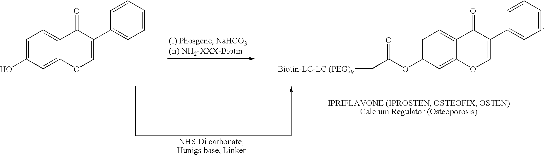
C1=C(O)C=C2C(=C1)C(=O)C(C1=CC=CC=C1)=CO2.C1=C(OC(C[Biotin-LC-LC-(PEG)9])=O)C=C2C(=C1)C(=O)C(C1=CC=CC=C1)=CO2
